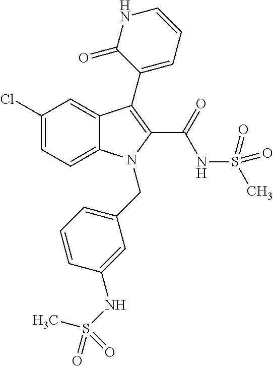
C12=CC=C(Cl)C=C1C(C1=CC=CNC1=O)=C(C(=O)NS(C)(=O)=O)N2CC1=CC=CC(NS(=O)(C)=O)=C1
